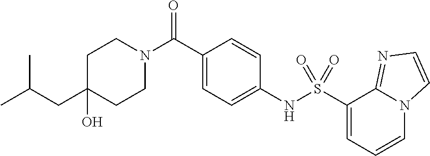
C1CN(C(C2=CC=C(NS(C3=CC=CN4C3=NC=C4)(=O)=O)C=C2)=O)CCC1(O)CC(C)C
